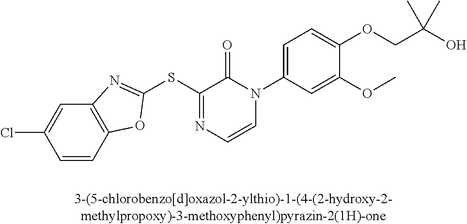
C1=CC2=C(C=C1Cl)N=C(SC1=NC=CN(C3=CC=C(OCC(O)(C)C)C(OC)=C3)C1=O)O2
